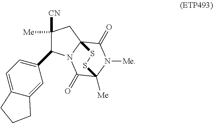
C1([CN])([Me])C(C2=CC=C3C(=C2)CCC3)N2C3(C1)C(=O)N([Me])C([Me])(C2=O)SS3
